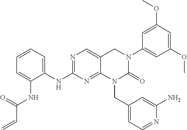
C12=NC(NC3=CC=CC=C3NC(C=C)=O)=NC=C1CN(C1=CC(OC)=CC(OC)=C1)C(=O)N2CC1=CC=NC(N)=C1
